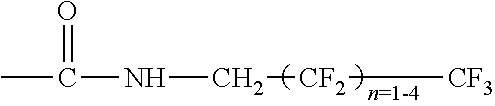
N(C[CF2][CF3])C(C)=O
